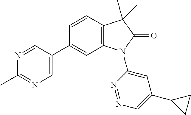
C1(C)=NC=C(C2=CC3=C(C=C2)C(C)(C)C(=O)N3C2=CC(C3CC3)=CN=N2)C=N1
